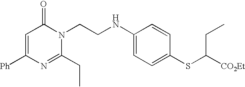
C1=C([Ph])N=C(CC)N(CCNC2=CC=C(SC([CO2Et])CC)C=C2)C1=O
